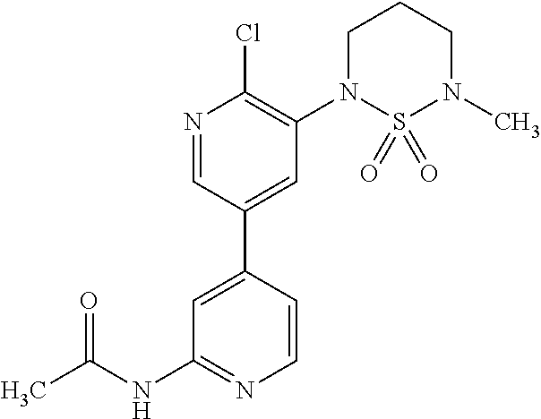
N1=CC(C2=CC(NC(C)=O)=NC=C2)=CC(N2S(=O)(=O)N(C)CCC2)=C1Cl
